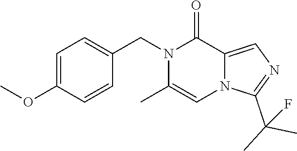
C1=C(OC)C=CC(CN2C(C)=CN3C(=CN=C3C(C)(C)F)C2=O)=C1
